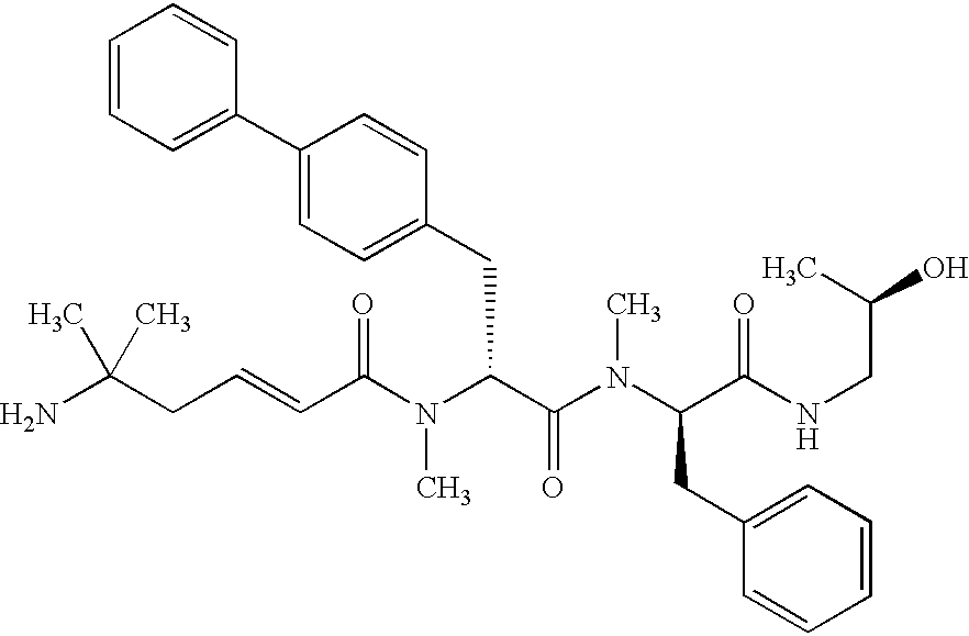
C(C(N(C(C(=O)N(C)C(CC1=CC=CC=C1)C(=O)NCC(C)O)CC1=CC=C(C2=CC=CC=C2)C=C1)C)=O)=CCC(N)(C)C
